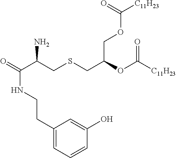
O=C(C(CSCC(OC([C11H23])=O)COC([C11H23])=O)N)NCCC1=CC=CC(O)=C1
